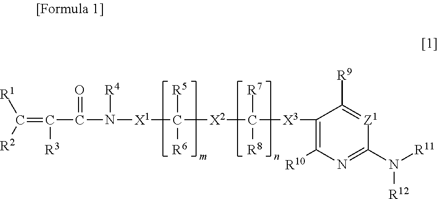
C(=C(C(N([X1]C([X2]C([X3]C1=C([R10])N=C(N([R12])[R11])[Z1]=C1[R9])([R7])[R8])([R5])[R6])[R4])=O)[R3])([R2])[R1]
